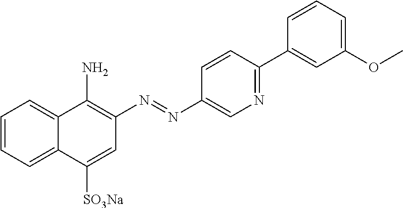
C1=CC=C2C(=C1)C(N)=C(N=NC1=CN=C(C3=CC(OC)=CC=C3)C=C1)C=C2[SO3Na]
